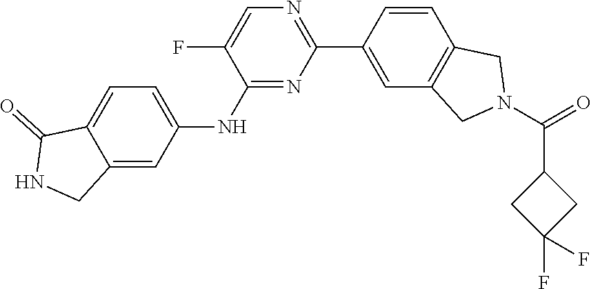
C1(NC2=CC=C3C(=C2)CNC3=O)=NC(C2=CC3=C(C=C2)CN(C(=O)C2CC(F)(F)C2)C3)=NC=C1F
